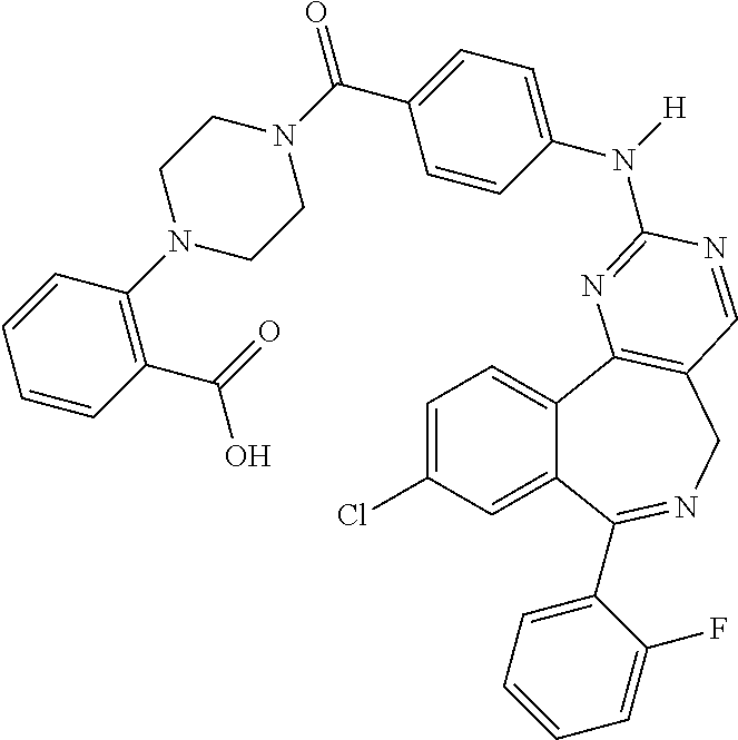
C1=C(Cl)C=C2C(=C1)C1=C(CN=C2C2=CC=CC=C2F)C=NC(N(C2=CC=C(C(N3CCN(C4=C(C(=O)O)C=CC=C4)CC3)=O)C=C2)[H])=N1
